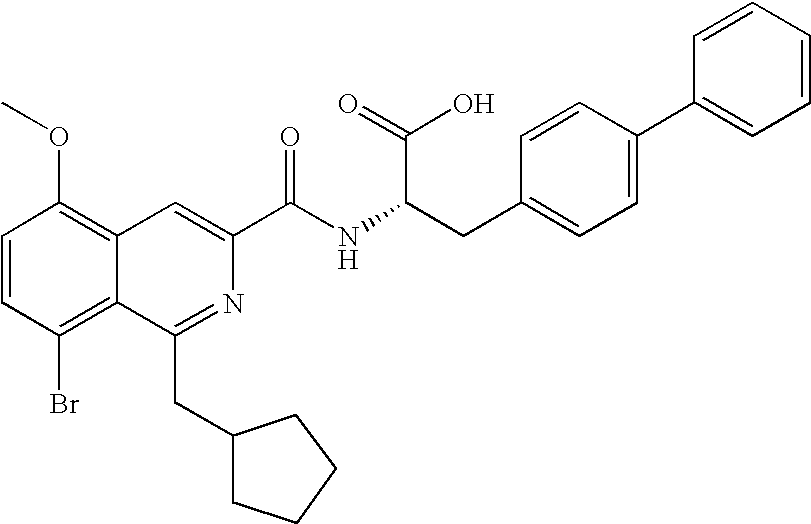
C1=CC(Br)=C2C(=C1OC)C=C(C(NC(CC1=CC=C(C3=CC=CC=C3)C=C1)C(=O)O)=O)N=C2CC1CCCC1
